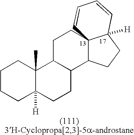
C1CCC2([H])C(C)(C1)C1C(CC2)C2C3(CC1)C([H])(CC2)C=CC=C3
